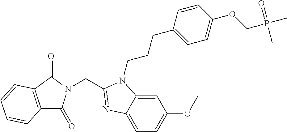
C(C1=NC2=CC=C(OC)C=C2N1CCCC1=CC=C(OCP(C)(=O)C)C=C1)N1C(=O)C2=C(C1=O)C=CC=C2
